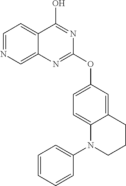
C12=CN=CC=C1C(O)=NC(OC1=CC=C3C(=C1)CCCN3C1=CC=CC=C1)=N2
